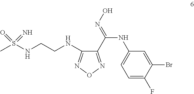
C1(C(=NO)NC2=CC=C(F)C(Br)=C2)=NON=C1NCCNS(=N)(C)=O
